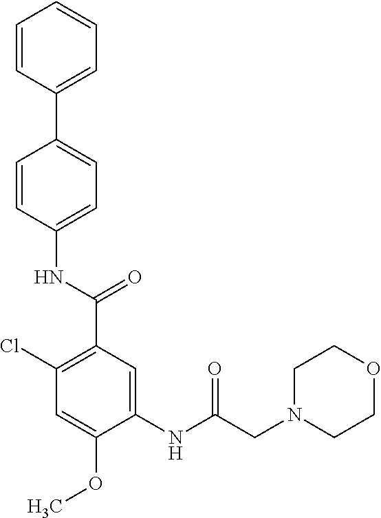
N(C(=O)C1=C(Cl)C=C(OC)C(NC(CN2CCOCC2)=O)=C1)C1=CC=C(C2=CC=CC=C2)C=C1
